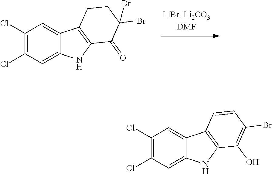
C1(Cl)=C(Cl)C=C2C(=C1)C1=C(N2)C(=O)C(Br)(Br)CC1.C1(Cl)=C(Cl)C=C2C(=C1)C1=C(N2)C(O)=C(Br)C=C1
